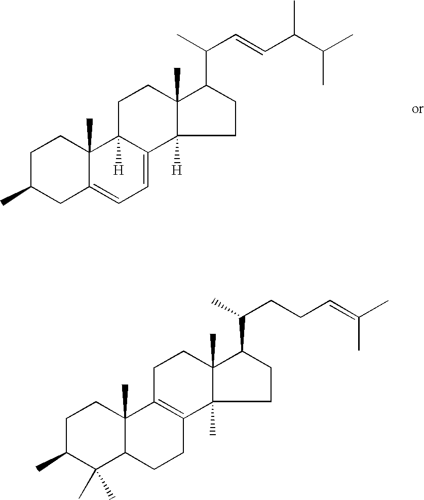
C1C(C)CC2=CC=C3C([H])(C2(C)C1)CCC1(C)C3([H])CCC1C(C)C=CC(C(C)C)C.C1C(C)C(C)(C)C2C(C)(C1)C1=C(CC2)C2(C)C(C)(CC1)C(C(C)CCC=C(C)C)CC2
